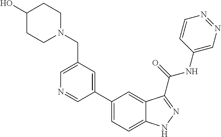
C1(CN2CCC(O)CC2)=CN=CC(C2=CC=C3C(=C2)C(C(NC2=CN=NC=C2)=O)=NN3)=C1
